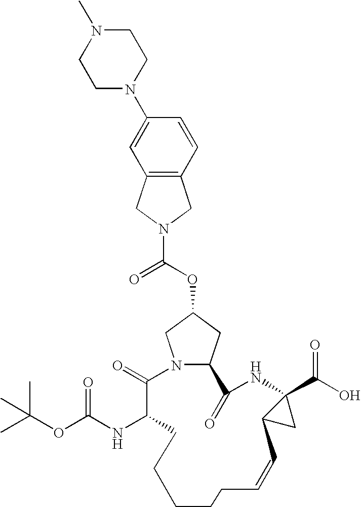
N12CC(OC(N3CC4=C(C3)C=C(N3CCN(C)CC3)C=C4)=O)CC1C(=O)NC1(C(O)=O)C(C1)C=CCCCCCC(NC(OC(C)(C)C)=O)C2=O
